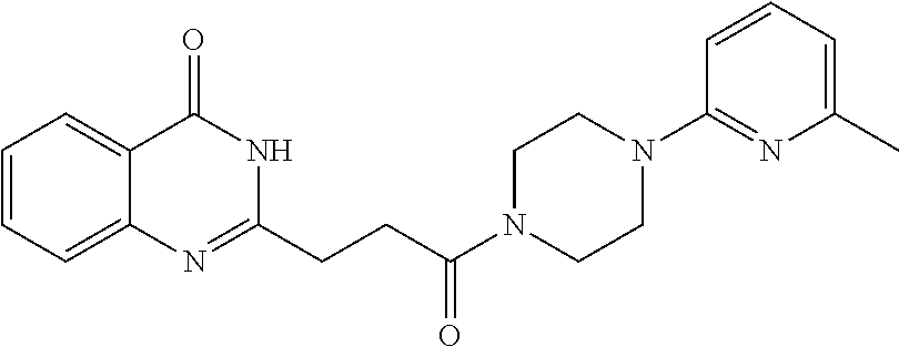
C12=CC=CC=C1N=C(CCC(N1CCN(C3=NC(C)=CC=C3)CC1)=O)NC2=O
